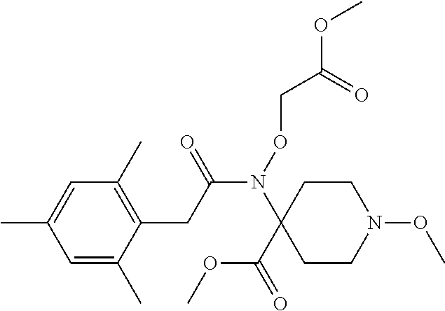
C1=C(C)C=C(C)C(CC(N(OCC(OC)=O)C2(C(=O)OC)CCN(OC)CC2)=O)=C1C
